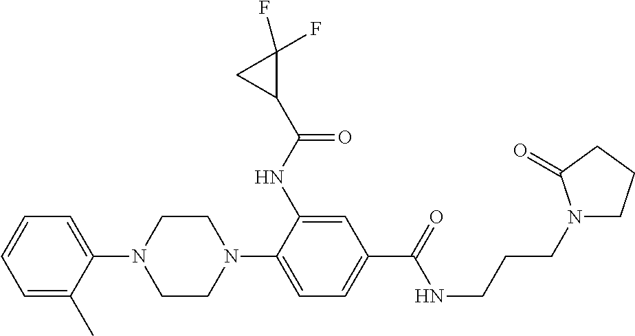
C1(N2CCN(C3=CC=C(C(NCCCN4CCCC4=O)=O)C=C3NC(=O)C3C(F)(F)C3)CC2)=CC=CC=C1C
